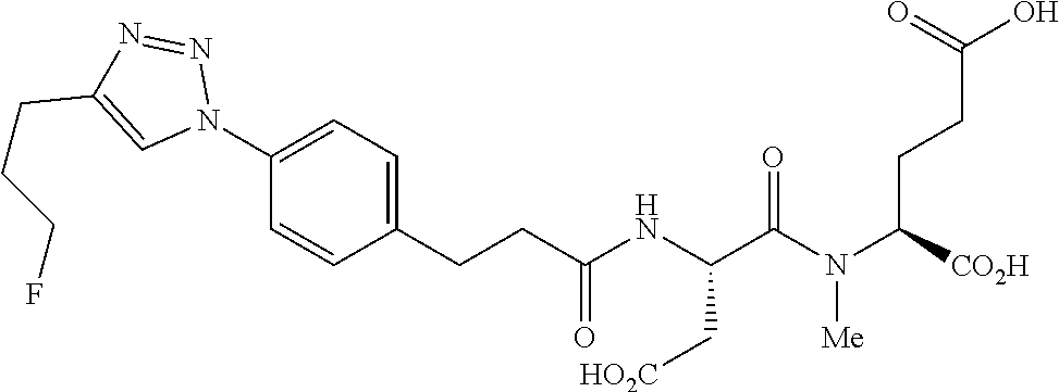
[CO2H]C(N(C(C(NC(CCC1=CC=C(N2N=NC(CCCF)=C2)C=C1)=O)C[HO2C])=O)[Me])CCC(=O)O
